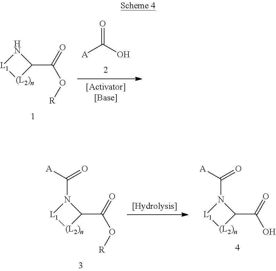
N1[L1][(L2)n]C1C(=O)O[R].O=C(O)[A].C([A])(=O)N1[L1][(L2)n]C1C(=O)O[R].N1(C([A])=O)[L1][(L2)n]C1C(=O)O
